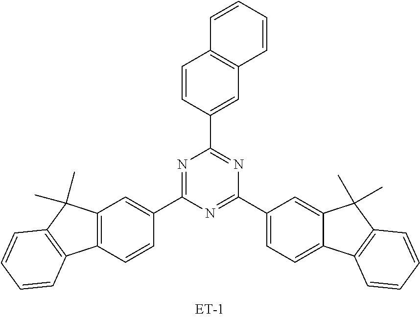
C1=CC=CC2=C1C=C(C1=NC(C3=CC=C4C(=C3)C(C)(C)C3=C4C=CC=C3)=NC(C3=CC4=C(C=C3)C3=C(C4(C)C)C=CC=C3)=N1)C=C2
